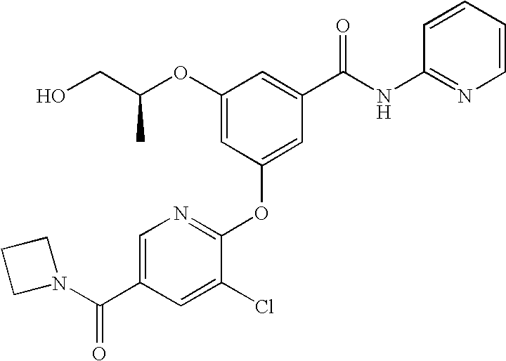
C1=C(C(=O)N2CCC2)C=C(Cl)C(OC2=CC(C(NC3=NC=CC=C3)=O)=CC(OC(CO)C)=C2)=N1
